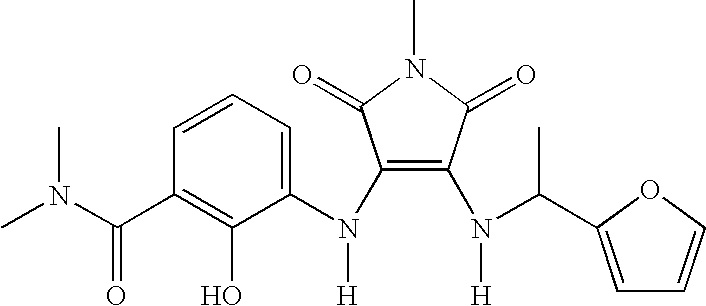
CN1C(=O)C(N(C2=CC=CC(C(N(C)C)=O)=C2O)[H])=C(N(C(C)C2=CC=CO2)[H])C1=O
